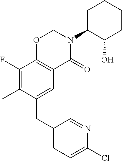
C1(CC2=CC3=C(C(F)=C2C)OCN(C2C(O)CCCC2)C3=O)=CC=C(Cl)N=C1
